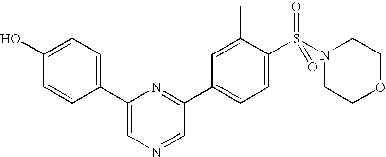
C1(O)=CC=C(C2=CN=CC(C3=CC=C(S(N4CCOCC4)(=O)=O)C(C)=C3)=N2)C=C1
